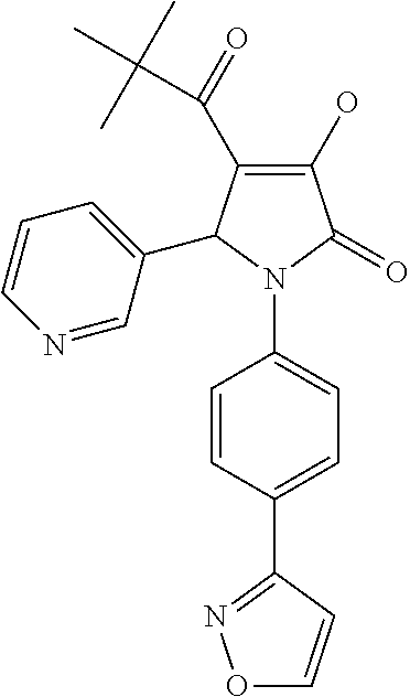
C1(O)=C(C(=O)C(C)(C)C)C(C2=CC=CN=C2)N(C2=CC=C(C3=NOC=C3)C=C2)C1=O
